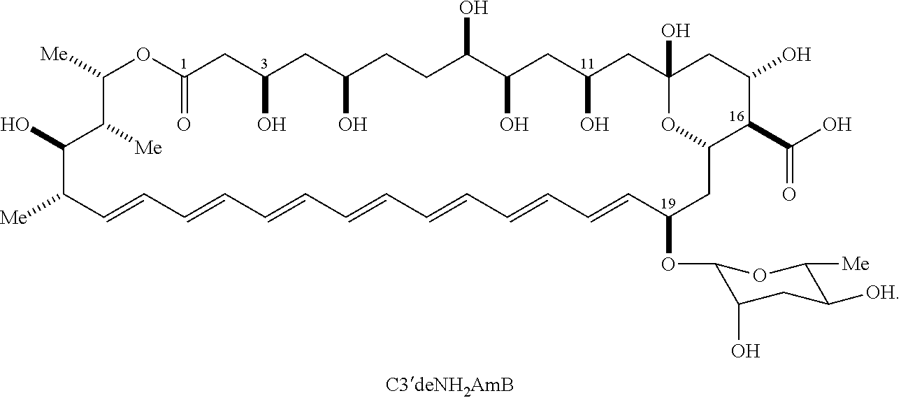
[Me]C1C=CC=CC=CC=CC=CC=CC=CC(OC2C(O)CC([OH])C([Me])O2)CC2C(C(O)=O)C(O)CC(O)(CC(O)CC(O)C(O)CCC(O)CC(O)CC(=O)OC([Me])C([Me])C1O)O2
